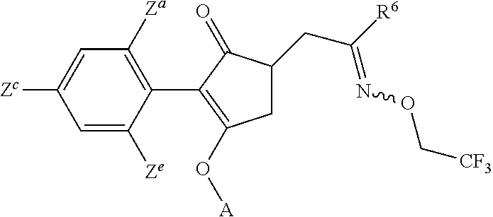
C1=C([Zc])C=C([Ze])C(C2=C(O[A])CC(CC([R6])=NOC[CF3])C2=O)=C1[Za]
